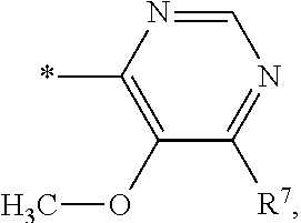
C1=NC(*)=C(OC)C([R7])=N1
